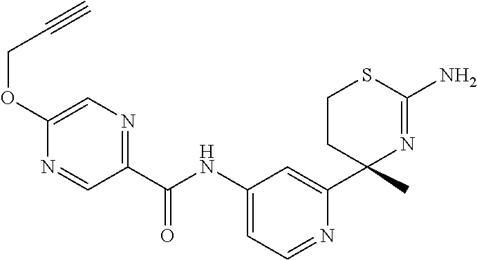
C1(C(NC2=CC=NC(C3(C)N=C(N)SCC3)=C2)=O)=NC=C(OCC#C)N=C1
